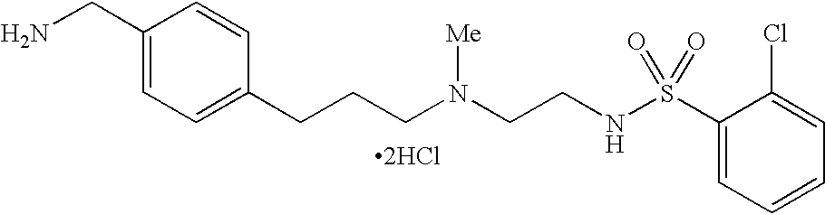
C1(CN)=CC=C(CCCN(CCNS(C2=CC=CC=C2Cl)(=O)=O)[Me])C=C1.[2HCl]
